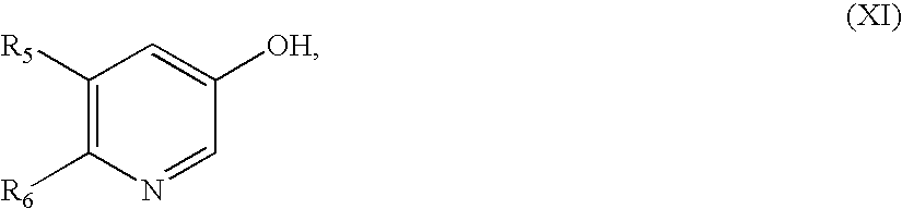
C1([R5])=C([R6])N=CC([OH])=C1
